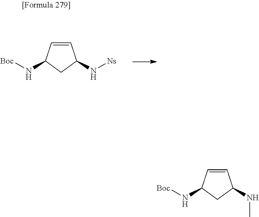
C1=CC(N[Boc])CC1N[Ns].C1=CC(N[Boc])CC1NC
